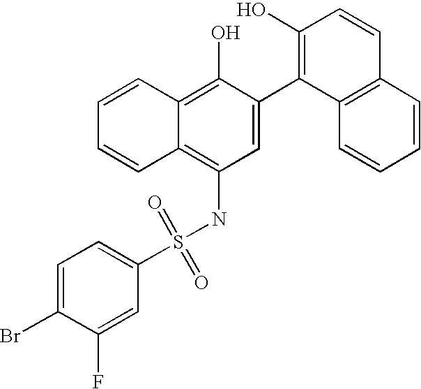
S(NC1=C2C(=C(O)C(C3=C(O)C=CC4=C3C=CC=C4)=C1)C=CC=C2)(=O)(=O)C1=CC=C(Br)C(F)=C1
